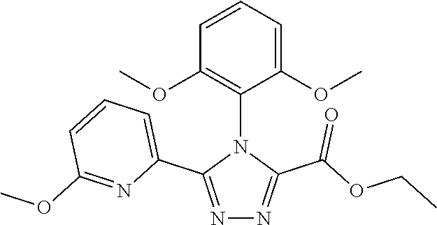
N1=C(C2=CC=CC(OC)=N2)N(C2=C(OC)C=CC=C2OC)C(C(OCC)=O)=N1
